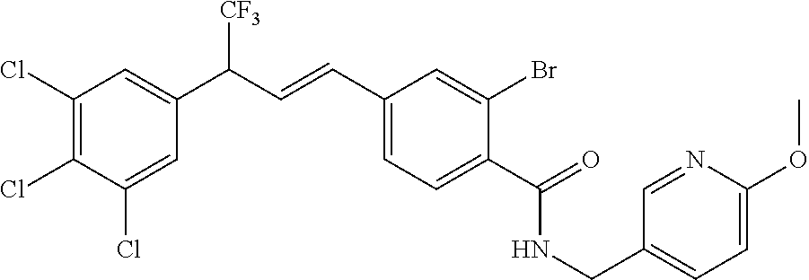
C1(Cl)=C(Cl)C(Cl)=CC(C(C=CC2=CC=C(C(=O)NCC3=CC=C(OC)N=C3)C(Br)=C2)[CF3])=C1
